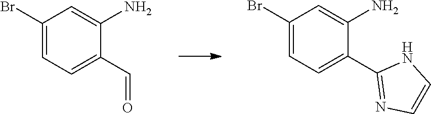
C1=C(Br)C=C(N)C(C=O)=C1.C1=CNC(C2=CC=C(Br)C=C2N)=N1
